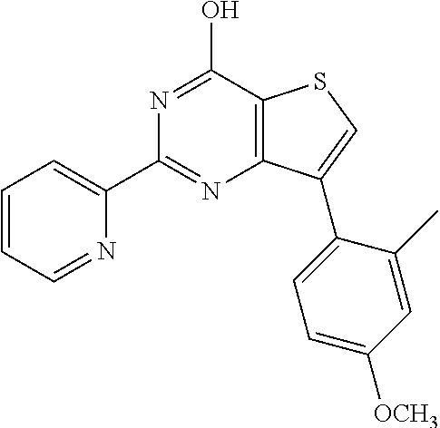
C1(C2=NC3=C(C(O)=N2)SC=C3C2=CC=C([OCH3])C=C2C)=CC=CC=N1
